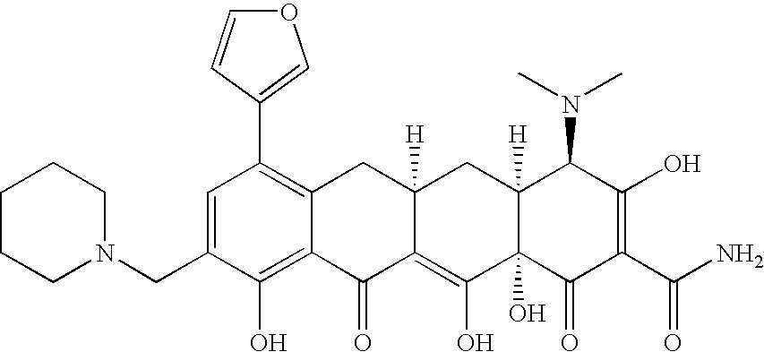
C1(CN2CCCCC2)=CC(C2=COC=C2)=C2C(=C1O)C(=O)C1=C(O)C3(O)C([H])(CC1([H])C2)C(N(C)C)C(O)=C(C(N)=O)C3=O
